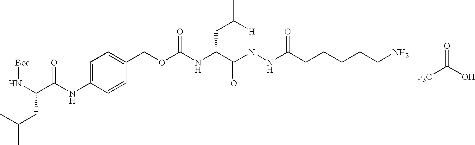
N(C(C(NC(OCC1=CC=C(NC(C(N[Boc])CC(C)C)=O)C=C1)=O)CC([H])C)=O)NC(CCCCCN)=O.[F3C]C(O)=O
